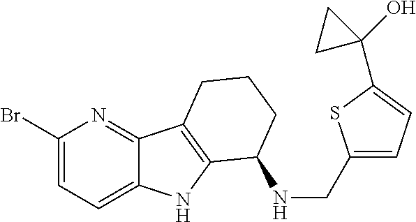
C1(Br)=CC=C2C(=N1)C1=C(N2)C(NCC2=CC=C(C3(O)CC3)S2)CCC1
